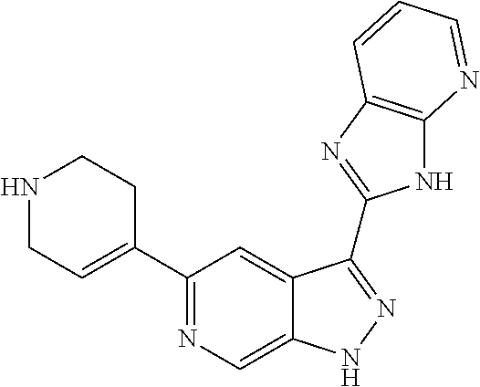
C1(C2=NC=C3C(=C2)C(C2=NC4=C(N2)N=CC=C4)=NN3)=CCNCC1
